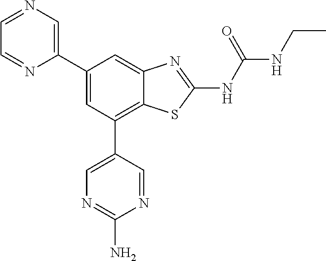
C1(C2=CN=CC=N2)=CC(C2=CN=C(N)N=C2)=C2C(=C1)N=C(NC(NCC)=O)S2
